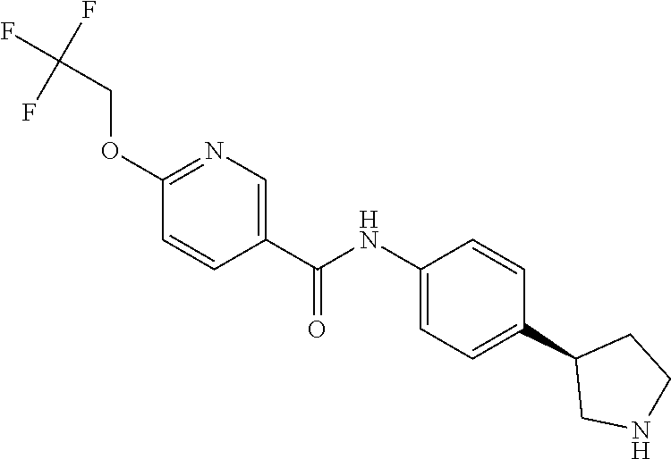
C1=CC(C(NC2=CC=C(C3CNCC3)C=C2)=O)=CN=C1OCC(F)(F)F
